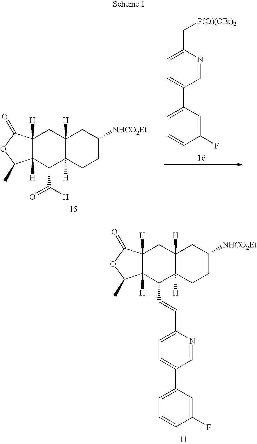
C12([H])C([H])(CCC([NHCO2Et])C1)C(C([H])=O)C1([H])C([H])(C2)C(=O)OC1C.C(C1=CC=C(C2=CC=CC(F)=C2)C=N1)[P(O)(OEt)2].C12([H])C([H])(CCC([NHCO2Et])C1)C(C=CC1=CC=C(C3=CC=CC(F)=C3)C=N1)C1([H])C([H])(C2)C(=O)OC1C
